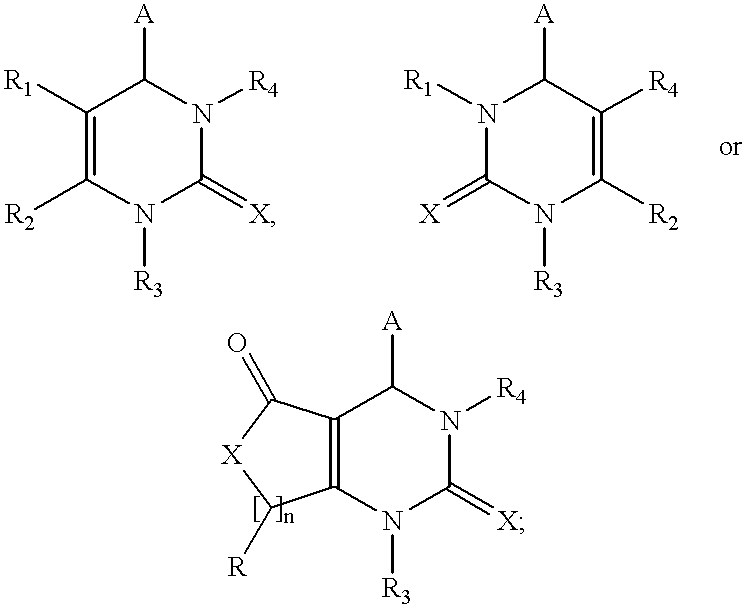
C1([R1])=C([R2])N([R3])C(=[X])N([R4])C1[A].N1([R1])C(=[X])N([R3])C([R2])=C([R4])C1[A].C12=C(N([R3])C(=[X])N([R4])C1[A])C([R])[X]C2=O
